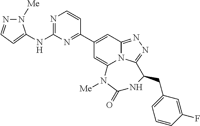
N1([Me])N=CC=C1NC1=NC=CC(C2=CC3=NN=C4N3C(=C2)N([Me])C(=O)NC4CC2=CC=CC(F)=C2)=N1
